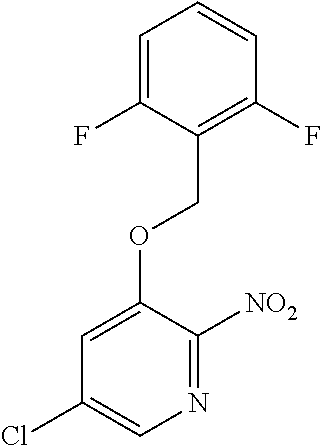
N1=C([NO2])C(OCC2=C(F)C=CC=C2F)=CC(Cl)=C1
